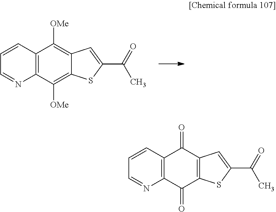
C12=C(C(=O)C3=C(C1=O)C=C(C(C)=O)S3)N=CC=C2.C12=C(C([OMe])=C3C(=C1[OMe])C=C(C(C)=O)S3)N=CC=C2
